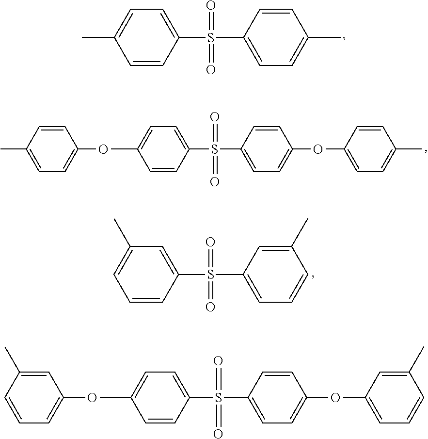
C1=C(C)C=CC(S(C2=CC=C(C)C=C2)(=O)=O)=C1.C1=CC(OC2=CC=C(S(C3=CC=C(OC4=CC=C(C)C=C4)C=C3)(=O)=O)C=C2)=CC=C1C.C1(C)=CC=CC(S(C2=CC=CC(C)=C2)(=O)=O)=C1.C1=CC=C(OC2=CC=C(S(C3=CC=C(OC4=CC=CC(C)=C4)C=C3)(=O)=O)C=C2)C=C1C
